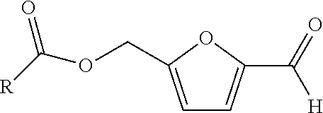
C1=C(COC([R])=O)OC(C([H])=O)=C1
